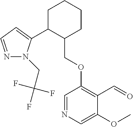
C1C(C2=CC=NN2CC(F)(F)F)C(COC2=C(C=O)C(OC)=CN=C2)CCC1
